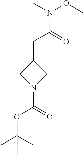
C1(CC(N(C)OC)=O)CN(C(=O)OC(C)(C)C)C1
